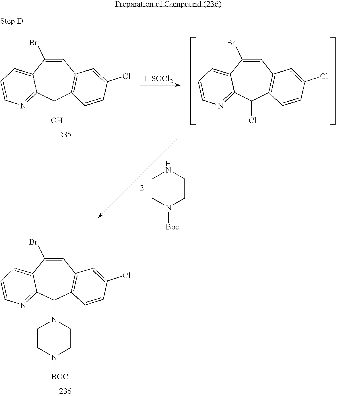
C1=C(Br)C2=CC=CN=C2C(O)C2=C1C=C(Cl)C=C2.C1=C(Br)C2=CC=CN=C2C(Cl)C2=C1C=C(Cl)C=C2.C1CN([Boc])CCN1.C1=C(Br)C2=CC=CN=C2C(N2CCN([BOC])CC2)C2=C1C=C(Cl)C=C2
